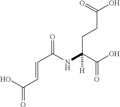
OC(C=CC(=O)NC([H])(CCC(=O)O)C(O)=O)=O
